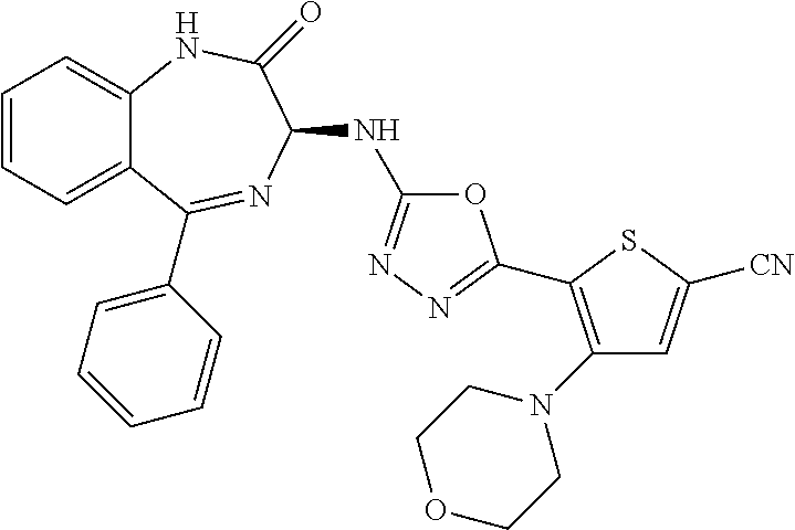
C1=CC=C2C(=C1)NC(=O)C(NC1=NN=C(C3=C(N4CCOCC4)C=C([CN])S3)O1)N=C2C1=CC=CC=C1
